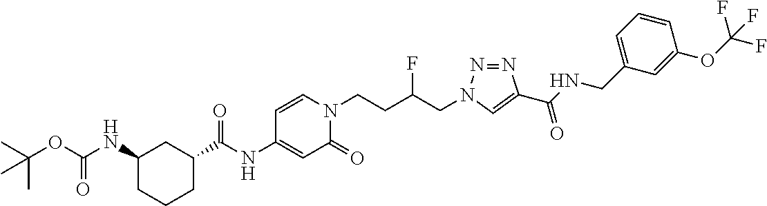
C1=C(NC(=O)C2CCCC(NC(OC(C)(C)C)=O)C2)C=CN(CCC(CN2N=NC(C(NCC3=CC=CC(OC(F)(F)F)=C3)=O)=C2)F)C1=O
